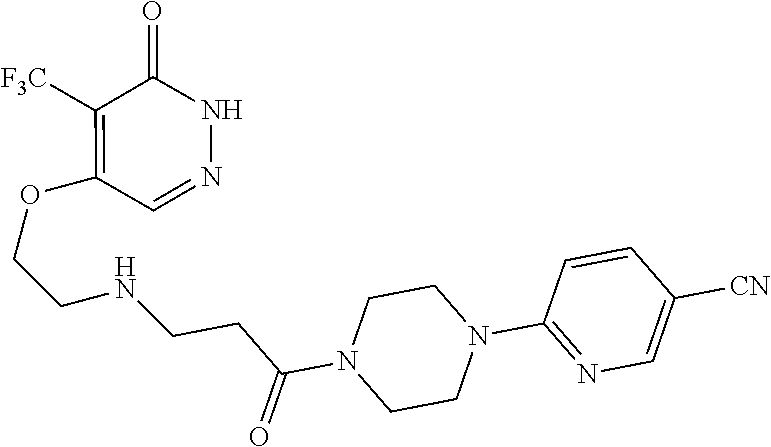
C1([F3C])=C(OCCNCCC(N2CCN(C3=NC=C([CN])C=C3)CC2)=O)C=NNC1=O
